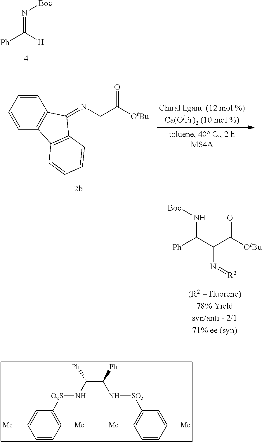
C(=N[Boc])([Ph])[H].C(N[Boc])([Ph])C(N=[R2])C(=O)[OtBu].C1=CC=CC2=C1C(=NCC(=O)[OtBu])C1=C2C=CC=C1.C1=CC([Me])=C([O2S]NC([Ph])C([Ph])N[SO2]C2=C([Me])C=CC([Me])=C2)C=C1[Me]
